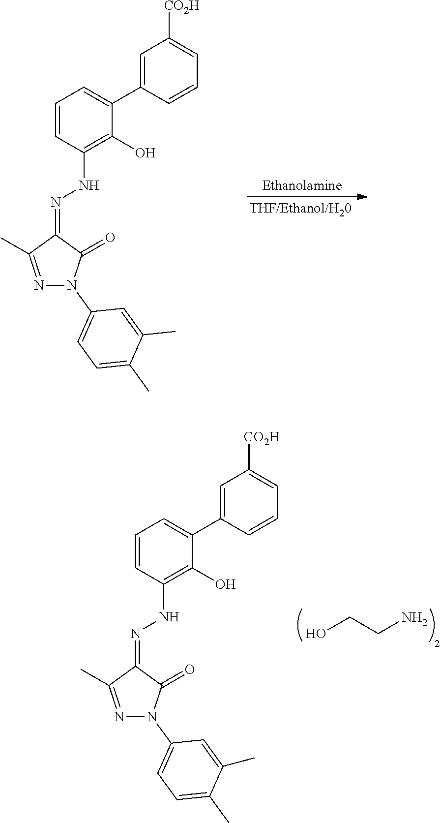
C1=C(C2=CC=CC(NN=C3C(C)=NN(C4=CC=C(C)C(C)=C4)C3=O)=C2O)C=CC=C1[CO2H].OCCN.C1=C(C2=CC=CC(NN=C3C(C)=NN(C4=CC=C(C)C(C)=C4)C3=O)=C2O)C=CC=C1[CO2H]
